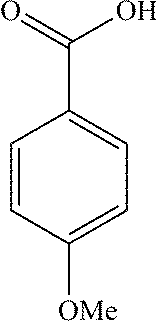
C1=CC([OMe])=CC=C1C(O)=O
